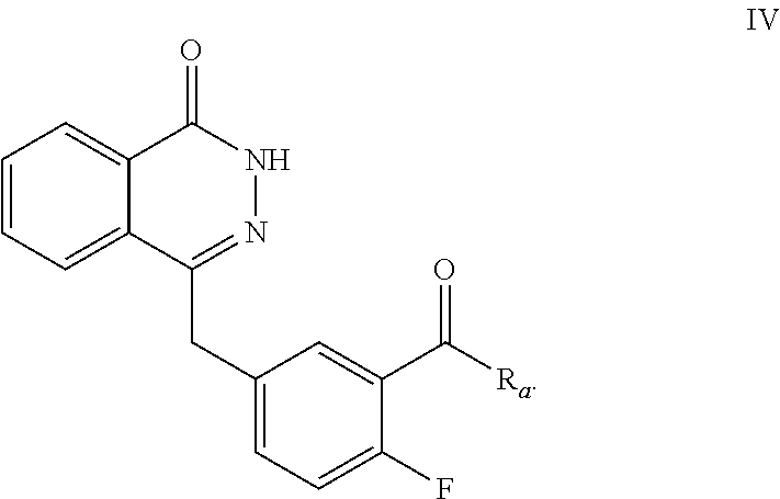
C1=CC=C2C(=C1)C(=O)NN=C2CC1=CC=C(F)C(C(=O)[Ra])=C1
